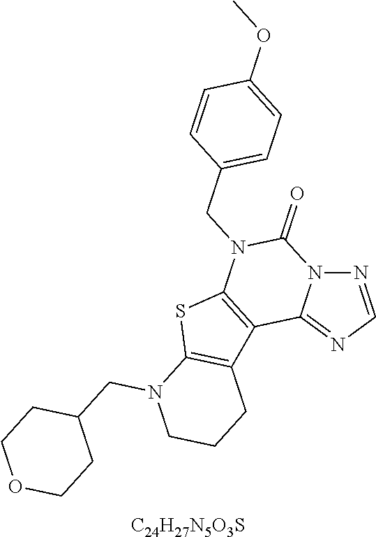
N12N=CN=C1C1=C(N(CC3=CC=C(OC)C=C3)C2=O)SC2=C1CCCN2CC1CCOCC1.[C24H27N5O3S]
